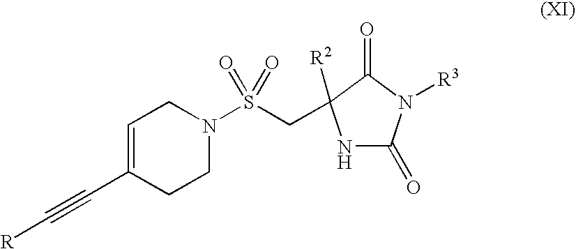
N1C(=O)N([R3])C(=O)C1([R2])CS(N1CC=C(C#C[R])CC1)(=O)=O
